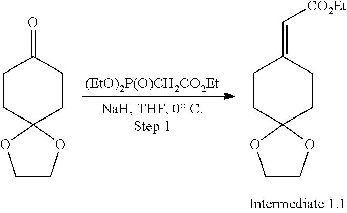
[(EtO)2P(O)CH2CO2Et].C1CC2(CCC1=C[CO2Et])OCCO2.C1CC2(CCC1=O)OCCO2
